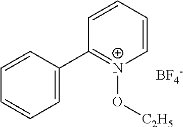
[BF4-].C1=CC(C2=CC=CC=C2)=[N+](O[C2H5])C=C1
